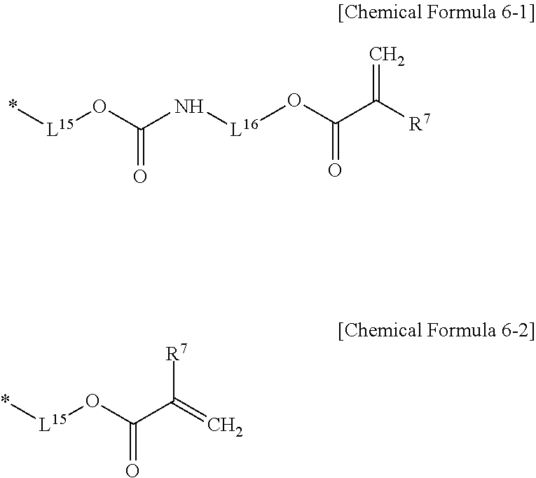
[L15](OC(N[L16]OC(C([R7])=C)=O)=O)*.[L15](OC(C([R7])=C)=O)*
